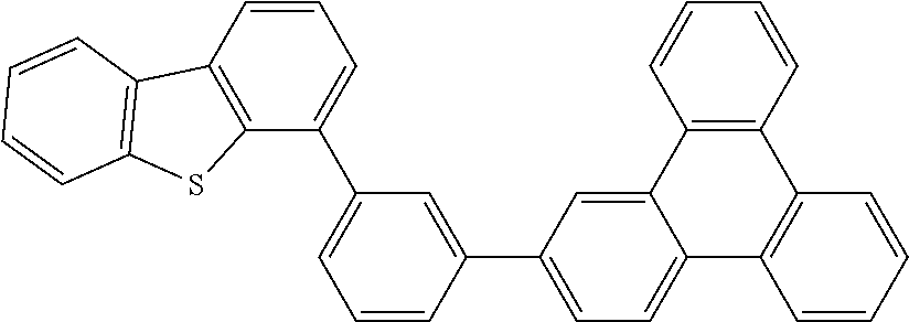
C1(C2=CC=C3C(=C2)C2=C(C4=C3C=CC=C4)C=CC=C2)=CC(C2=CC=CC3=C2SC2=C3C=CC=C2)=CC=C1
